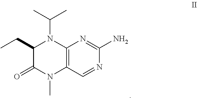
C12=C(C=NC(N)=N1)N(C)C(=O)C(CC)N2C(C)C
